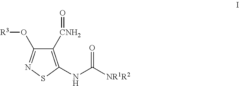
C1([CNH2]=O)=C(NC([NR1R2])=O)SN=C1O[R3]
